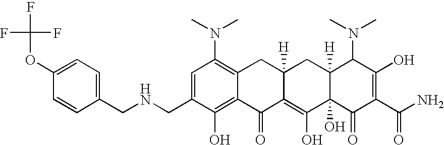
N(CC1=CC(N(C)C)=C2C(=C1O)C(=O)C1=C(O)C3(O)C([H])(CC1([H])C2)C(N(C)C)C(O)=C(C(N)=O)C3=O)CC1=CC=C(OC(F)(F)F)C=C1
